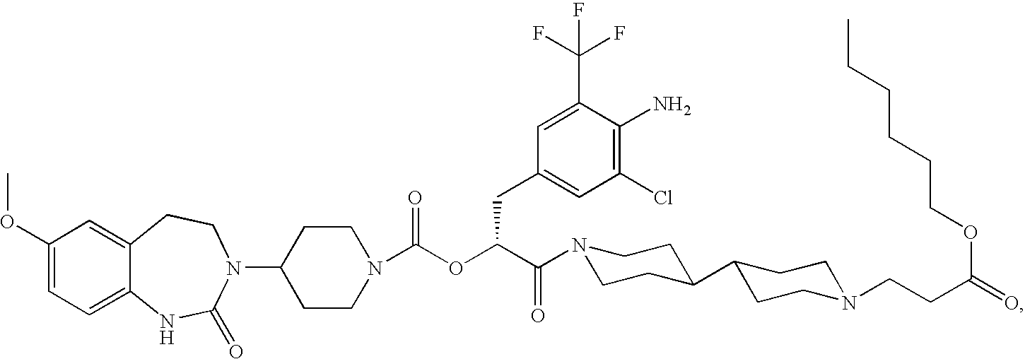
C1(OC)=CC=C2C(=C1)CCN(C1CCN(C(OC(C(=O)N3CCC(C4CCN(CCC(=O)OCCCCCC)CC4)CC3)CC3=CC(Cl)=C(N)C(C(F)(F)F)=C3)=O)CC1)C(=O)N2
